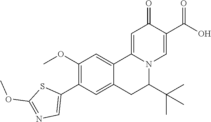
O(C)C1=NC=C(C2=C(OC)C=C3C4=CC(=O)C(C(=O)O)=CN4C(C(C)(C)C)CC3=C2)S1
